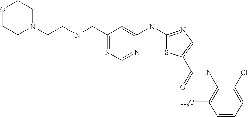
C1(CNCCN2CCOCC2)=NC=NC(NC2=NC=C(C(=O)NC3=C(C)C=CC=C3Cl)S2)=C1
